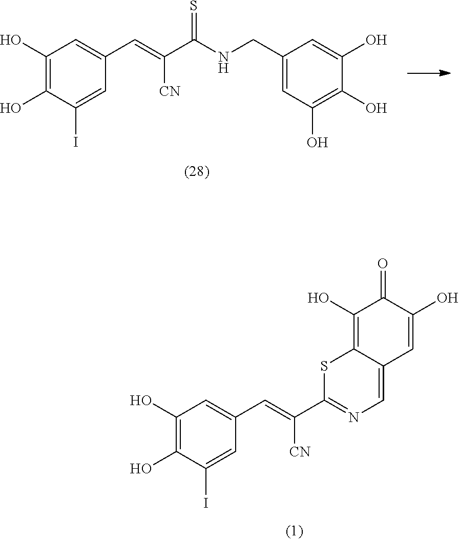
C1(O)=C(O)C(I)=CC(C=C(C(NCC2=CC(O)=C(O)C(O)=C2)=S)[CN])=C1.C1(O)=C(O)C(I)=CC(C=C(C2=NC=C3C(=C(O)C(=O)C(O)=C3)S2)[CN])=C1
